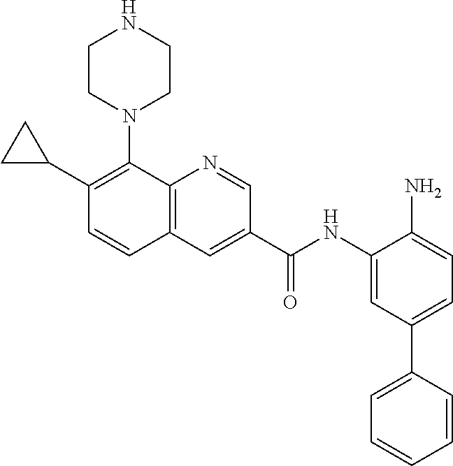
C12=C(N=CC(C(NC3=CC(C4=CC=CC=C4)=CC=C3N)=O)=C1)C(N1CCNCC1)=C(C1CC1)C=C2
